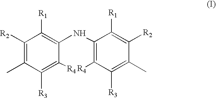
C1([R2])=C(C)C([R3])=C([R4])C(NC2=C([R4])C([R3])=C(C)C([R2])=C2[R1])=C1[R1]
